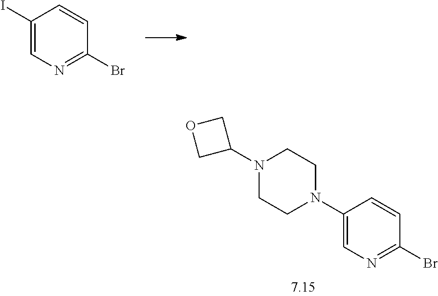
C1(Br)=NC=C(I)C=C1.C1(Br)=NC=C(N2CCN(C3COC3)CC2)C=C1
